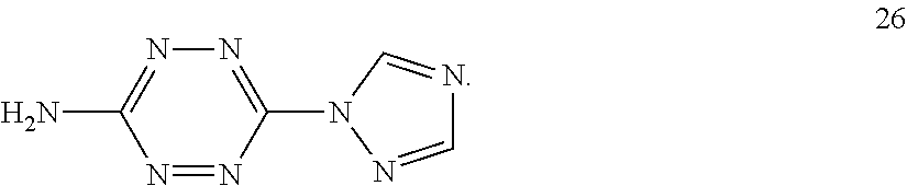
N1=C(N)N=NC(N2N=CN=C2)=N1
